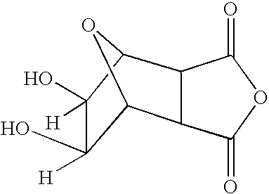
C12OC(C3C1C(=O)OC3=O)C(O)([H])C2(O)[H]
